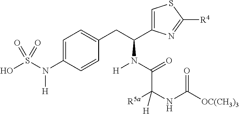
C1=C(N(S(O)(=O)=O)[H])C=CC(CC(C2=CSC([R4])=N2)N([H])C(=O)C(NC([OC(CH3)3])=O)([R5a])[H])=C1
